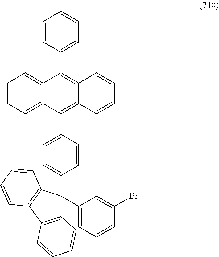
C1=CC=C2C(=C1)C(C1=CC=CC=C1)=C1C(=C2C2=CC=C(C3(C4=CC=CC(Br)=C4)C4=C(C5=C3C=CC=C5)C=CC=C4)C=C2)C=CC=C1
